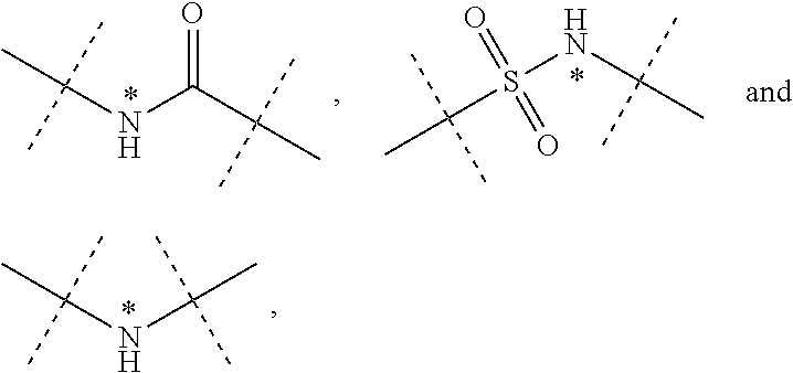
C(NS(C(C)(C)C)(=O)=O)(C)(C)C.C(C(C)(C)C)(NC(C)(C)C)=O.N(C(C)(C)C)C(C)(C)C
